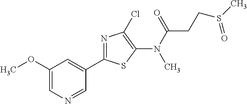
N(C(CCS(C)=O)=O)(C1=C(Cl)N=C(C2=CC(OC)=CN=C2)S1)C
